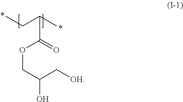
C(C(C)C(=O)OCC(O)C[OH])C
